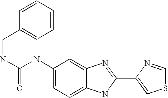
C1=C2C(=CC=C1NC(=O)NCC1=CC=CC=C1)NC(C1=CSC=N1)=N2
